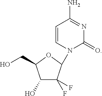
C1(O)C(F)(F)C(N2C(=O)N=C(N)C=C2)OC1CO
